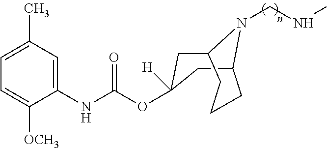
C1=C(C)C=C(NC(OC2([H])CC3N(CNC)C(CCC3)C2)=O)C([OCH3])=C1
